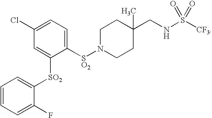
N1([SO2]C2=CC=C(Cl)C=C2[SO2]C2=CC=CC=C2F)CCC(CNS([CF3])(=O)=O)(C)CC1
